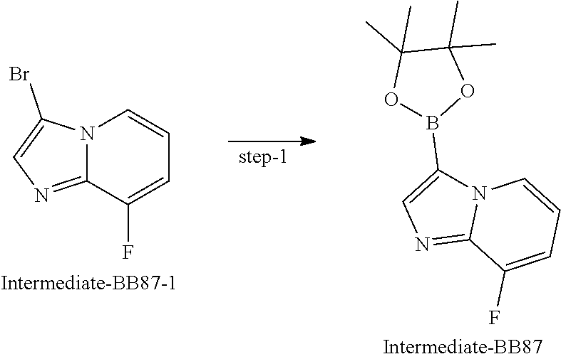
C12=NC=C(B3OC(C)(C)C(C)(C)O3)N1C=CC=C2F.C12=NC=C(Br)N1C=CC=C2F
